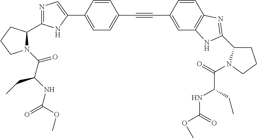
C1=C(C2=CN=C(C3N(C(C(NC(=O)OC)CC)=O)CCC3)N2)C=CC(C#CC2=CC3=C(C=C2)N=C(C2CCCN2C(=O)C(NC(=O)OC)CC)N3)=C1
